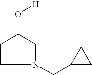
C1CN(CC2CC2)CC1O[H]
